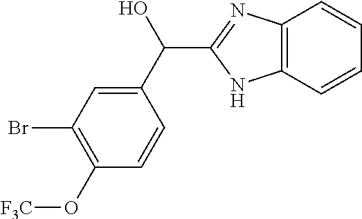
C12=C(C=CC=C1)NC(C(C1=CC(Br)=C(O[F3C])C=C1)O)=N2
